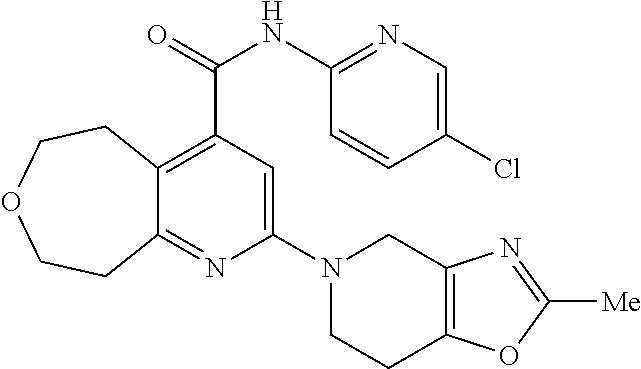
C12=C(C(NC3=NC=C(Cl)C=C3)=O)C=C(N3CCC4=C(C3)N=C([Me])O4)N=C1CCOCC2
